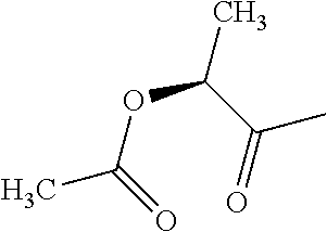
O(C(=O)C)C(C(=O)C)C
